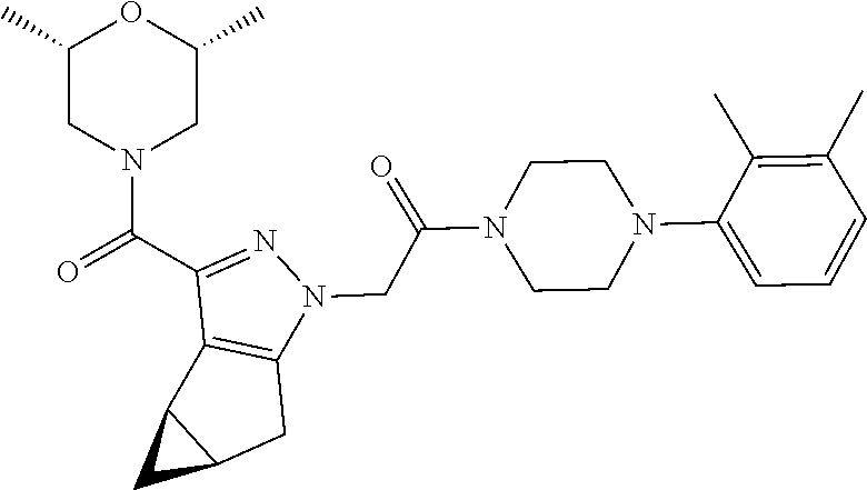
O=C(C1=NN(CC(=O)N2CCN(C3=CC=CC(C)=C3C)CC2)C2=C1C1C(C2)C1)N1CC(C)OC(C)C1
